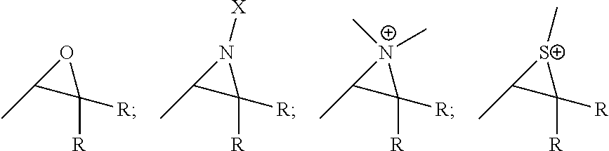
O1C(C)C1([R])[R].N1([X])C(C)C1([R])[R].[N+]1(C)(C)C(C)C1([R])[R].[S+]1(C)C(C)C1([R])[R]
